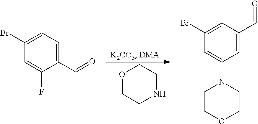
O1CCNCC1.C1(C=O)=CC=C(Br)C=C1F.C1=C(C=O)C=C(Br)C=C1N1CCOCC1
